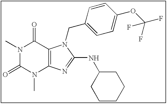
CN1C(=O)N(C)C2=C(C1=O)N(CC1=CC=C(OC(F)(F)F)C=C1)C(NC1CCCCC1)=N2
